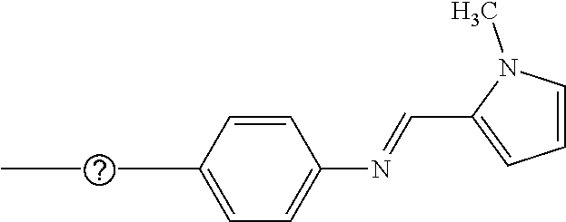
C1=CN(C)C(C=NC2=CC=C(CC)C=C2)=C1
